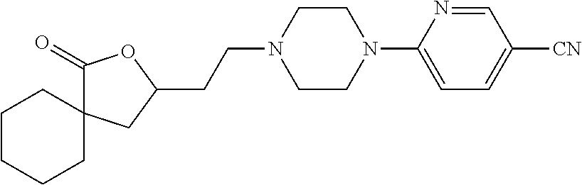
C1(=O)C2(CC(CCN3CCN(C4=CC=C([CN])C=N4)CC3)O1)CCCCC2
